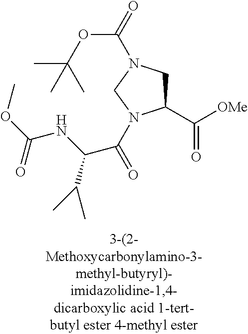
C([OMe])(=O)C1CN(C(=O)OC(C)(C)C)CN1C(C(NC(OC)=O)C(C)C)=O
